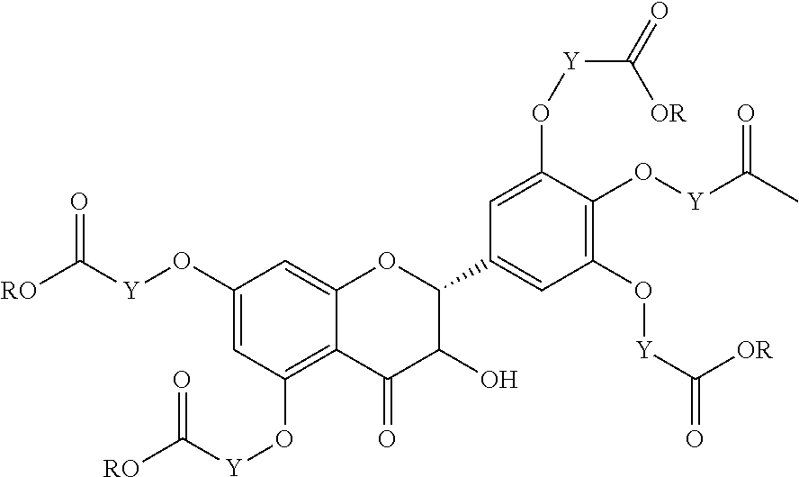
C1(O[Y]C([RO])=O)=CC(O[Y]C([RO])=O)=C2C(=C1)OC(C1=CC(O[Y]C(=O)[OR])=C(O[Y]C(C)=O)C(O[Y]C(=O)[OR])=C1)C(O)C2=O
